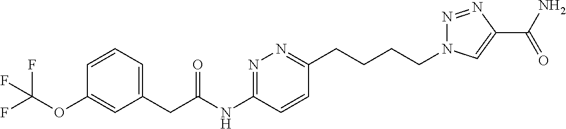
C1=CC=C(CC(NC2=NN=C(CCCCN3N=NC(C(N)=O)=C3)C=C2)=O)C=C1OC(F)(F)F
